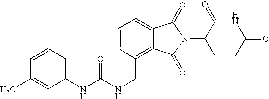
C(C1=C2C(=CC=C1)C(=O)N(C1CCC(=O)NC1=O)C2=O)NC(NC1=CC=CC(C)=C1)=O
